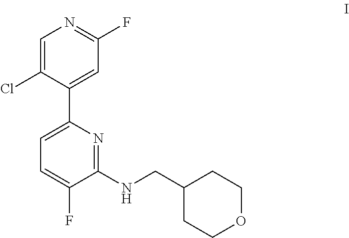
C1=C(Cl)C(C2=CC=C(F)C(NCC3CCOCC3)=N2)=CC(F)=N1
